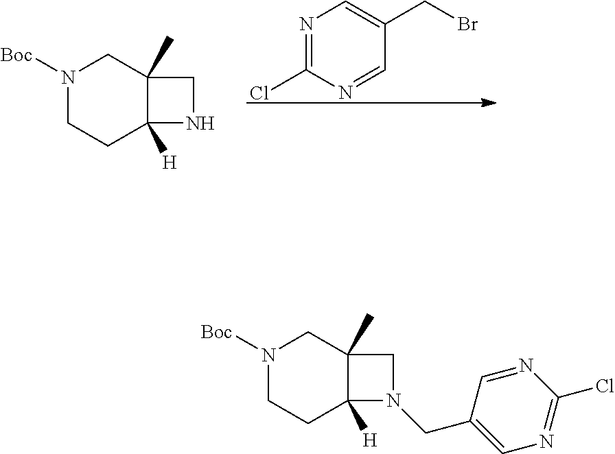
N1=C(Cl)N=CC(CBr)=C1.N1([Boc])CCC2([H])C(C)(C1)CN2.N1([Boc])CCC2([H])C(C)(C1)CN2CC1=CN=C(Cl)N=C1
